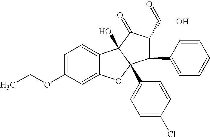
C1=C(OCC)C=C2C(=C1)C1(O)C(C3=CC=C(Cl)C=C3)(O2)C(C2=CC=CC=C2)C(C(=O)O)C1=O
